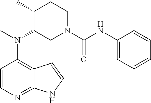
C1=CN=C2C(=C1N(C)C1CN(C(NC3=CC=CC=C3)=O)CCC1C)C=CN2
